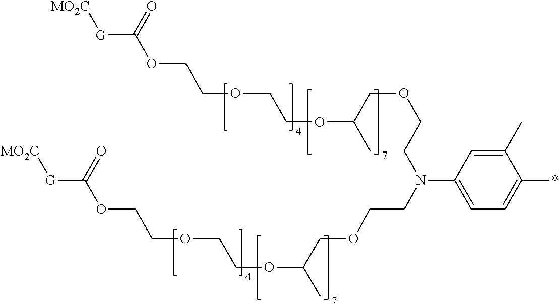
O(CCOCCOC(C)COCCN(C1=CC=C(*)C(C)=C1)CCOCC(OCCOCCOC([G][MO2C])=O)C)C([G][MO2C])=O
